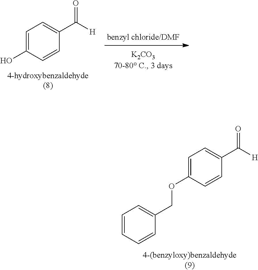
C(C1=CC=C(O)C=C1)([H])=O.C(C1=CC=C(OCC2=CC=CC=C2)C=C1)([H])=O
